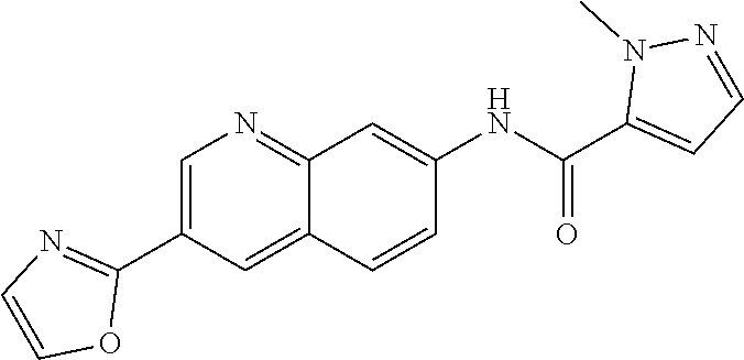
C(C1=CC=NN1C)(=O)NC1=CC2=NC=C(C3=NC=CO3)C=C2C=C1
